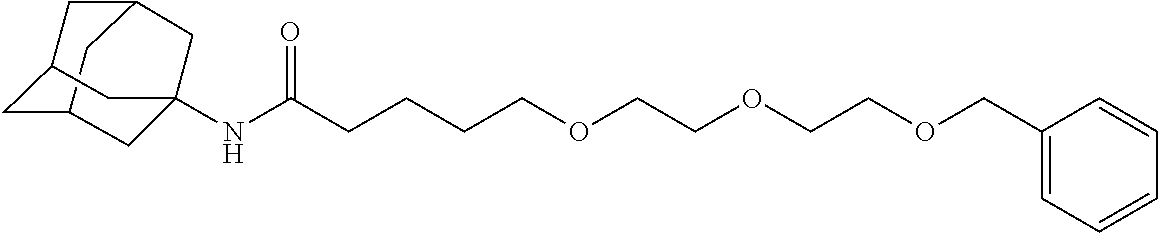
C12CC3CC(C1)CC(NC(CCCCOCCOCCOCC1=CC=CC=C1)=O)(C3)C2
